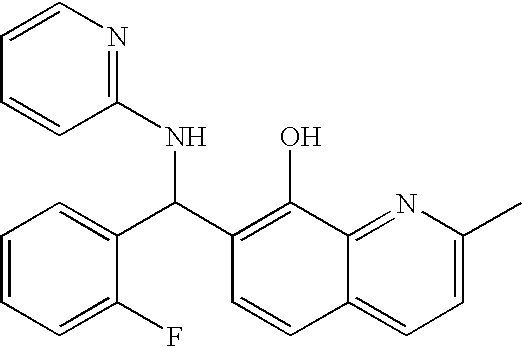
C1=CC=C(F)C(C(C2=C(O)C3=NC(C)=CC=C3C=C2)NC2=NC=CC=C2)=C1
